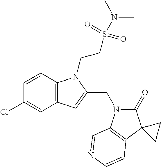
C1=CC2=C(C=C1Cl)C=C(CN1C(=O)C3(C4=C1C=NC=C4)CC3)N2CCS(N(C)C)(=O)=O
